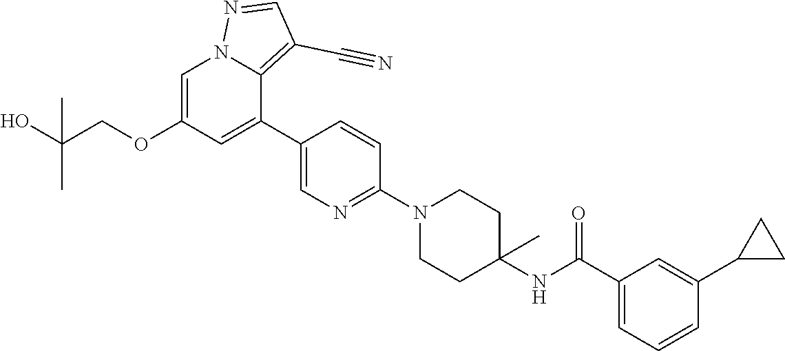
C1=C(OCC(O)(C)C)C=C(C2=CN=C(N3CCC(NC(C4=CC=CC(C5CC5)=C4)=O)(C)CC3)C=C2)C2=C(C#N)C=NN12
